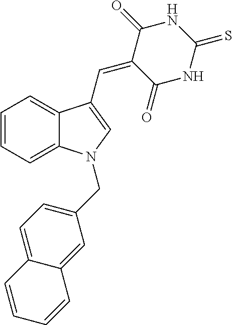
C1=CC=C2C(=C1)C(C=C1C(=O)NC(=S)NC1=O)=CN2CC1=CC=C2C(=C1)C=CC=C2
